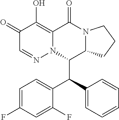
C1(=O)C=NN2C(=C1O)C(=O)N1C(C2C(C2=CC=CC=C2)C2=CC=C(F)C=C2F)CCC1
